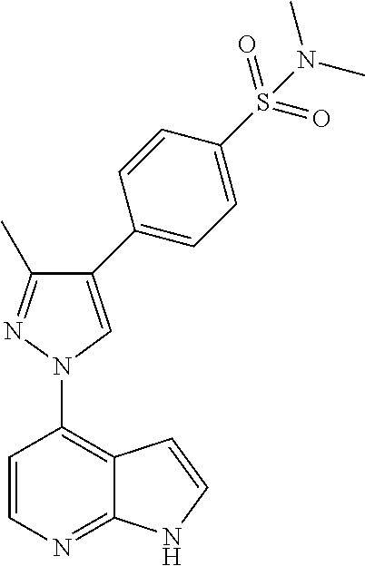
C12=C(N3C=C(C4=CC=C(S(=O)(=O)N(C)C)C=C4)C(C)=N3)C=CN=C1NC=C2
